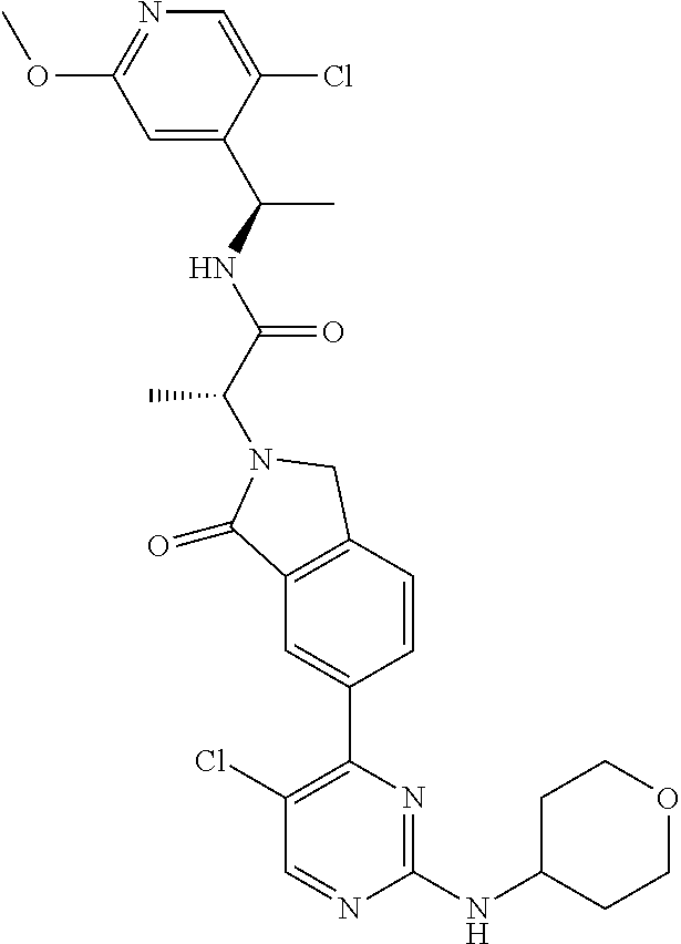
C1(=O)C2=C(CN1C(C(=O)NC(C1=CC(OC)=NC=C1Cl)C)C)C=CC(C1=C(Cl)C=NC(NC3CCOCC3)=N1)=C2
